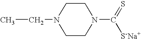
CCN1CCN(C(=S)[S-Na+])CC1
